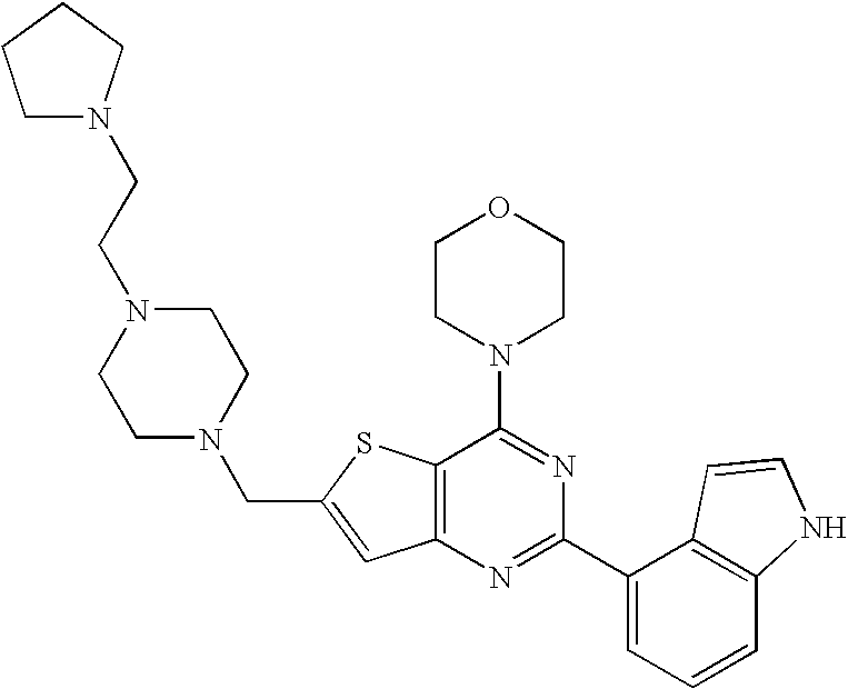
C12=C(N=C(C3=CC=CC4=C3C=CN4)N=C1N1CCOCC1)C=C(CN1CCN(CCN3CCCC3)CC1)S2
